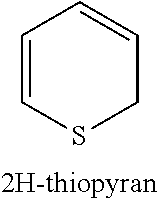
C1=CSCC=C1
